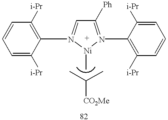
C1([Ph])=N(C2=C([i-Pr])C=CC=C2[i-Pr])[Ni](C)N(C2=C([i-Pr])C=CC=C2[i-Pr])=C1.CC(C)[CO2Me]
